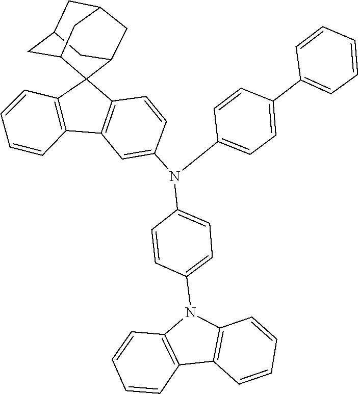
C1=CC(N(C2=CC=C(N3C4=C(C5=C3C=CC=C5)C=CC=C4)C=C2)C2=CC=C(C3=CC=CC=C3)C=C2)=CC2=C1C1(C3=C2C=CC=C3)C2CC3CC(CC1C3)C2
